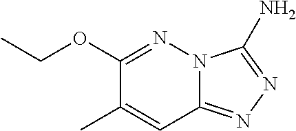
C1(OCC)=NN2C(=NN=C2N)C=C1C
